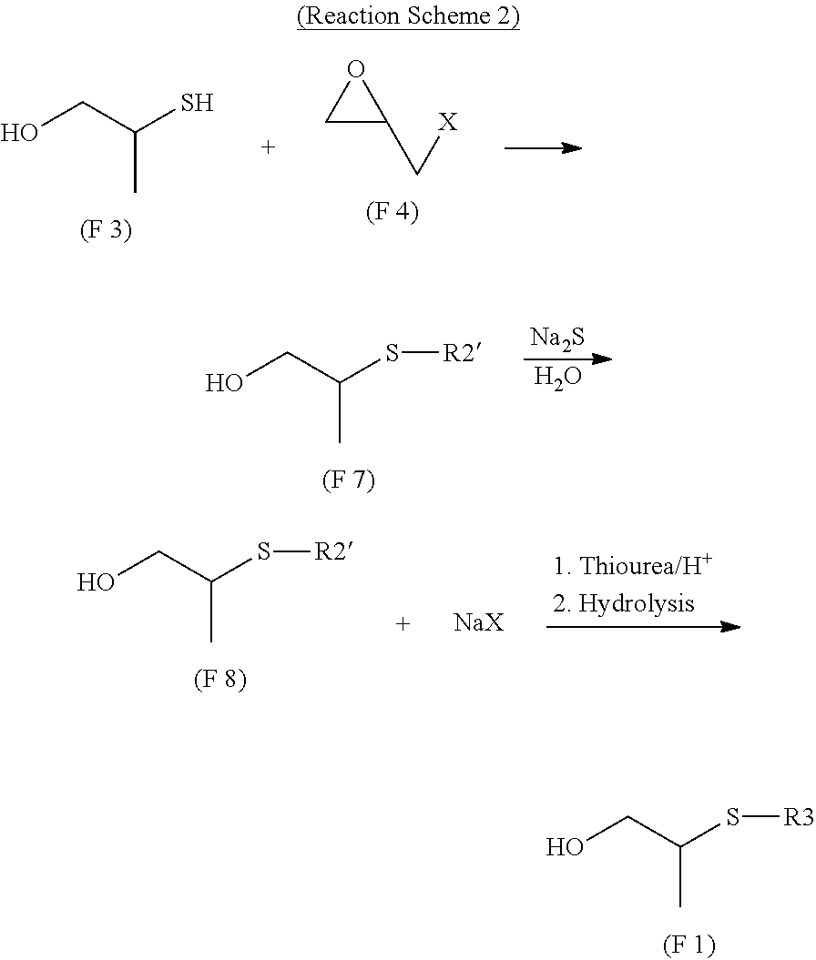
OCC(S[R3])C.OCC(S)C.C1C(C[X])O1.OCC(S[R2])C.[Na2S].O.OCC(S[R2])C.[NaX]
